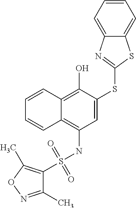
C1=C(SC2=NC3=CC=CC=C3S2)C(O)=C2C(=C1NS(=O)(=O)C1=C(C)ON=C1C)C=CC=C2
